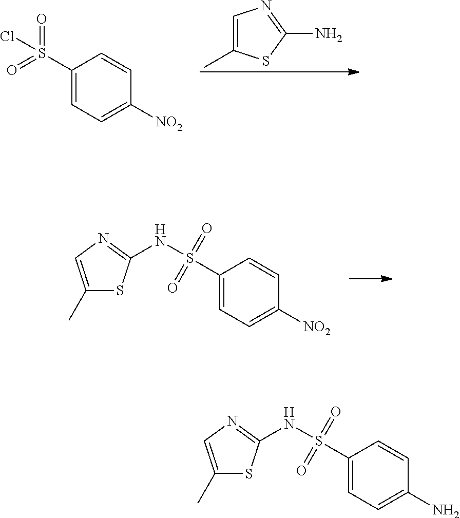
C1=C(C)SC(N)=N1.C1(S(=O)(=O)Cl)=CC=C([NO2])C=C1.C1(S(=O)(=O)NC2=NC=C(C)S2)=CC=C([NO2])C=C1.C1(S(=O)(=O)NC2=NC=C(C)S2)=CC=C(N)C=C1
